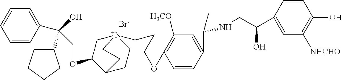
[Br-].C(OC1C[N+]2(CCCOC3=C([H3CO])C=C(C(C)NCC(C4=CC([NHCHO])=C(O)C=C4)O)C=C3)CCC1CC2)C(O)(C1CCCC1)C1=CC=CC=C1
